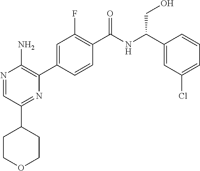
N1=CC(C2CCOCC2)=NC(C2=CC(F)=C(C(NC(C3=CC(Cl)=CC=C3)CO)=O)C=C2)=C1N
